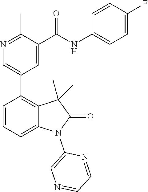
N1=C(C)C(C(NC2=CC=C(F)C=C2)=O)=CC(C2=C3C(=CC=C2)N(C2=CN=CC=N2)C(=O)C3(C)C)=C1
